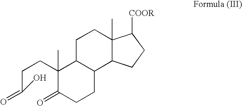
C(C(O)=O)CC1(C)C(=O)CCC2C1CCC1(C)C2CCC1[COOR]
